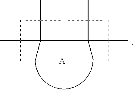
C(C(C)(C)C)(C)(C(C)(C)C)CC(C(C)(C)C)(C)C(C)(C)C.[A]
